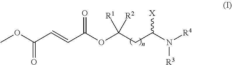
COC(C=CC(OC(CC(N([R4])[R3])[X])([R2])[R1])=O)=O
